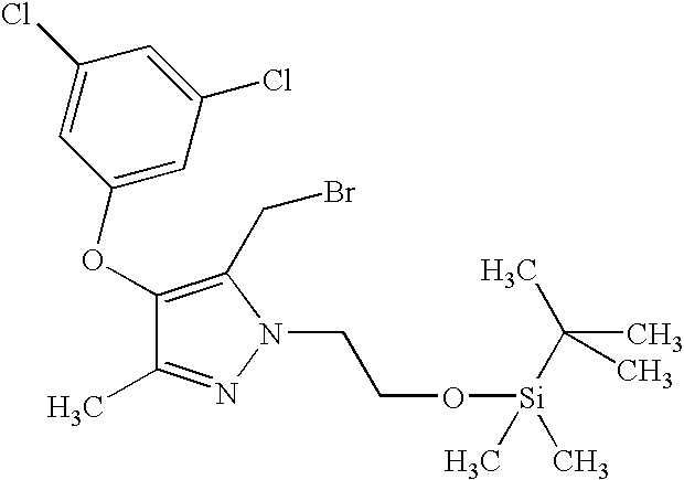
C1(OC2=CC(Cl)=CC(Cl)=C2)=C(CBr)N(CCO[Si](C)(C(C)(C)C)C)N=C1C
